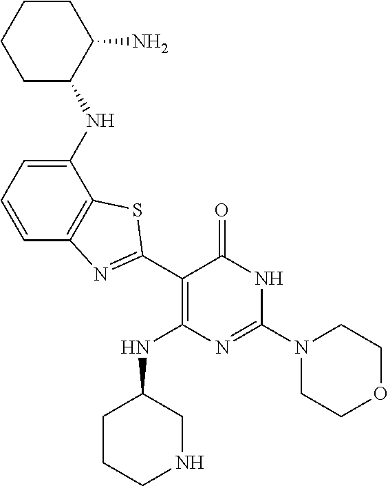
C1(NC2C(N)CCCC2)=CC=CC2=C1SC(C1=C(NC3CCCNC3)N=C(N3CCOCC3)NC1=O)=N2
